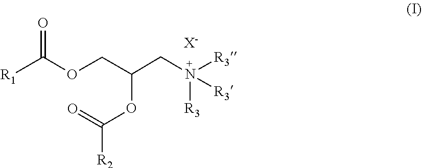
N([R3])(CC(OC(=O)[R2])COC(=O)[R1])([R3])[R3].[X-]
